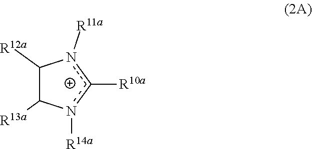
C1([R12a])C([R13a])n([R14a])c([R10a])n1[R11a]
